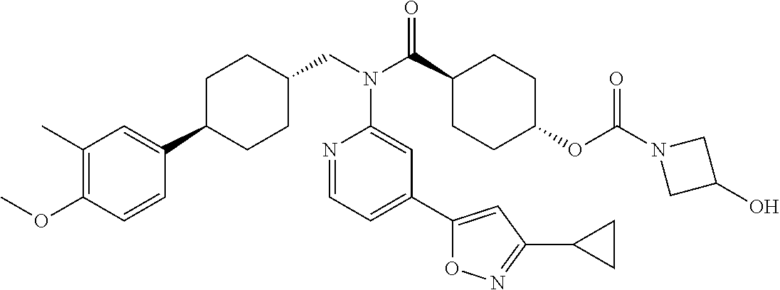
C1(C)=C(OC)C=CC(C2CCC(CN(C3=CC(C4=CC(C5CC5)=NO4)=CC=N3)C(=O)C3CCC(OC(=O)N4CC(O)C4)CC3)CC2)=C1
